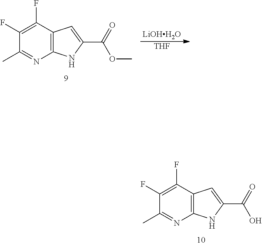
C1(F)=C(F)C2=C(N=C1C)NC(C(OC)=O)=C2.[LiOHH2O].[THF].C1(F)=C(F)C2=C(N=C1C)NC(C(O)=O)=C2
